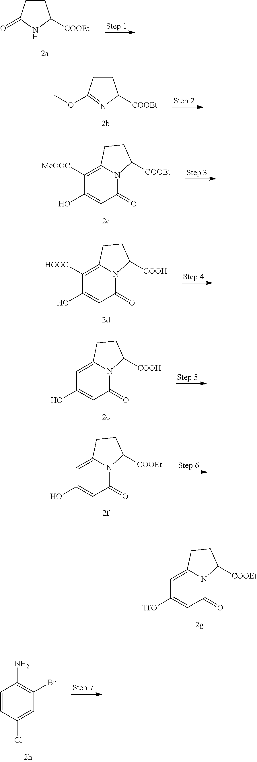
C1=C2N(C(=O)C=C1[TfO])C([COOEt])CC2.C1CC(=O)NC1[COOEt].C1CC(OC)=NC1[COOEt].C1([MeOOC])=C2N(C(=O)C=C1O)C([COOEt])CC2.C1([HOOC])=C2N(C(=O)C=C1O)C([COOH])CC2.C1=C2N(C(=O)C=C1O)C([COOH])CC2.C1=C2N(C(=O)C=C1O)C([COOEt])CC2.C1=CC(Cl)=CC(Br)=C1N
